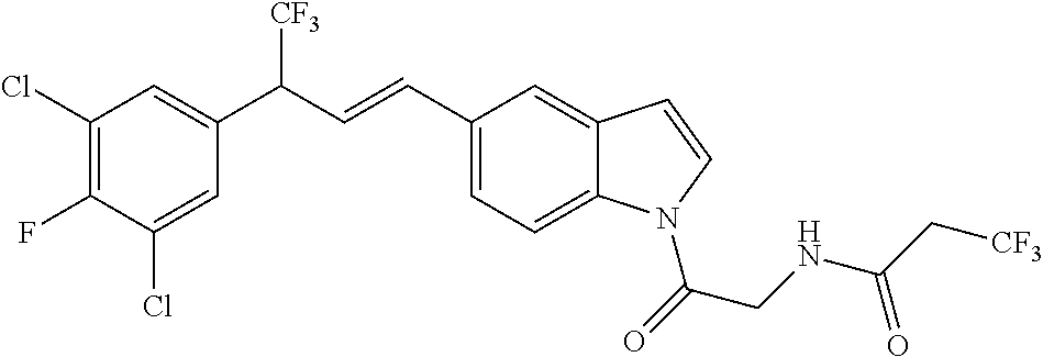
C12=CC=C(C=CC(C3=CC(Cl)=C(F)C(Cl)=C3)[CF3])C=C1C=CN2C(CNC(=O)C[CF3])=O
